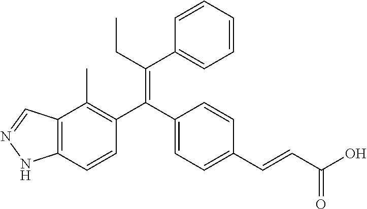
C12=C(C=CC(C(C3=CC=C(C=CC(O)=O)C=C3)=C(CC)C3=CC=CC=C3)=C1C)NN=C2
